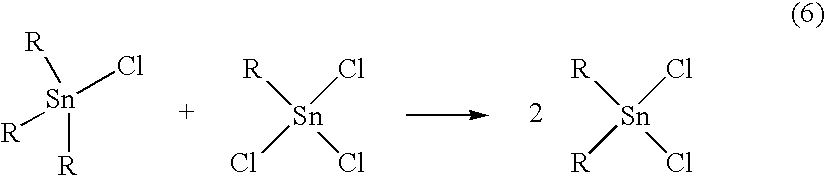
[R][Sn](Cl)(Cl)[R].[Sn]([R])([R])([R])Cl.[R][Sn](Cl)(Cl)Cl
